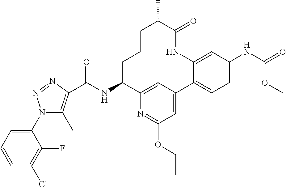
C(NC1CCCC(C)C(=O)NC2=CC([H N]C(OC)=O)=CC=C2C2=CC(OCC)=NC1=C2)(=O)C1=C(C)N(C2=CC=CC(Cl)=C2F)N=N1
